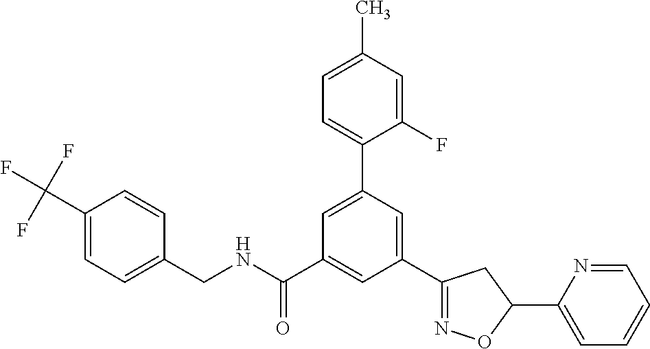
C(NC(C1=CC(C2=NOC(C3=CC=CC=N3)C2)=CC(C2=CC=C(C)C=C2F)=C1)=O)C1=CC=C(C(F)(F)F)C=C1
